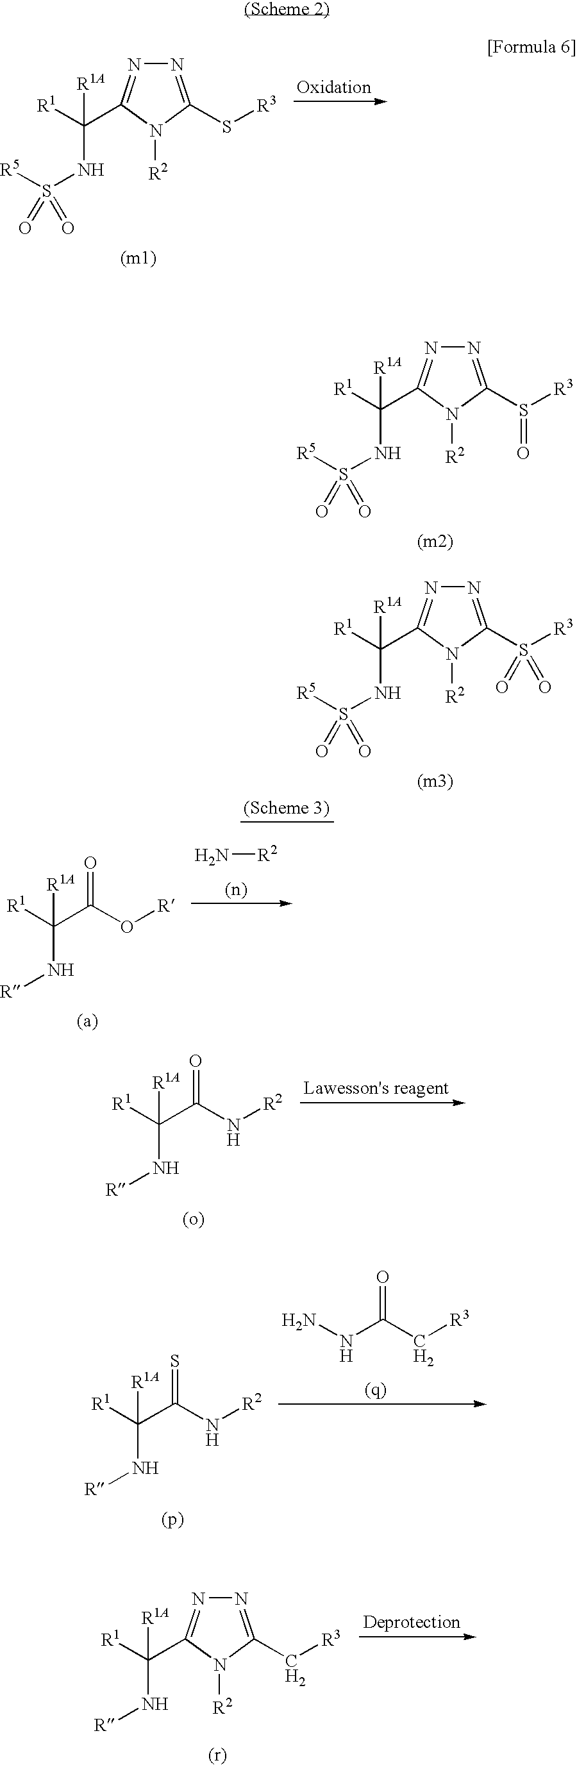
C([R1])(NS([R5])(=O)=O)([R1A])C1=NN=C(S[R3])N1[R2].C([R1])(NS([R5])(=O)=O)([R1A])C1=NN=C(S([R3])=O)N1[R2].C([R1])(NS([R5])(=O)=O)([R1A])C1=NN=C(S([R3])(=O)=O)N1[R2].C([R1])(N[R])([R1A])C(N[R2])=O.N(C(C[R3])=O)N.C([R1])(N[R])([R1A])C(N[R2])=S.N[R2].C([R1])(N[R])([R1A])C(O[R])=O.C([R1])(N[R])([R1A])C1=NN=C(C[R3])N1[R2]
